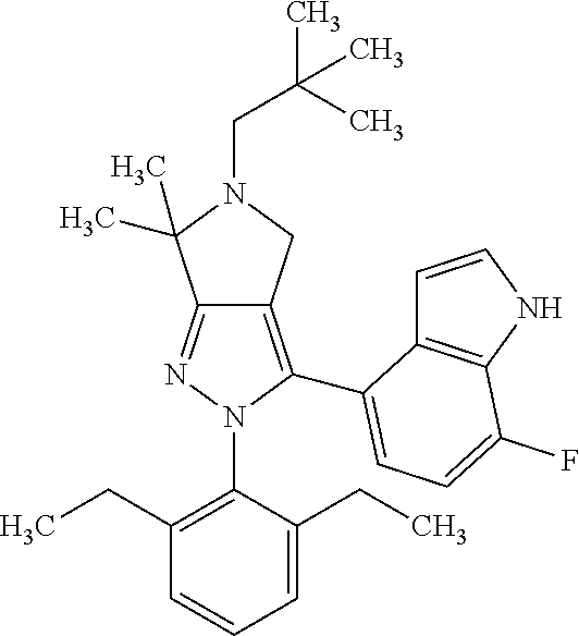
C12=NN(C3=C(CC)C=CC=C3CC)C(C3=CC=C(F)C4=C3C=CN4)=C1CN(CC(C)(C)C)C2(C)C
